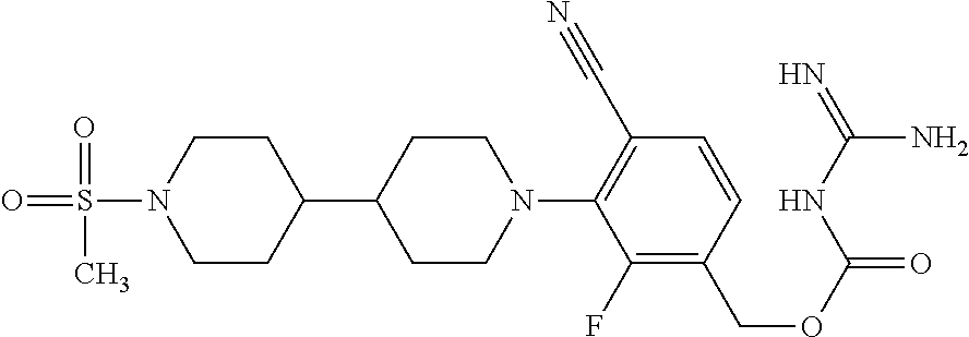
C1CN(S(=O)(=O)C)CCC1C1CCN(C2=C(C#N)C=CC(COC(=O)NC(=N)N)=C2F)CC1
